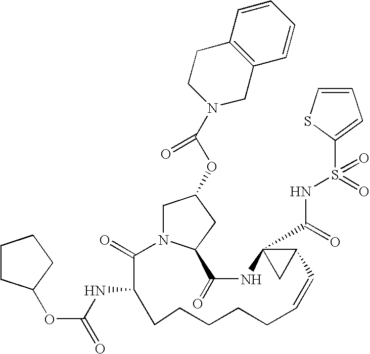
C1N2C(CC1OC(N1CC3=C(CC1)C=CC=C3)=O)C(=O)NC1(C(=O)NS(=O)(C3=CC=CS3)=O)CC1C=CCCCCCC(NC(=O)OC1CCCC1)C2=O
